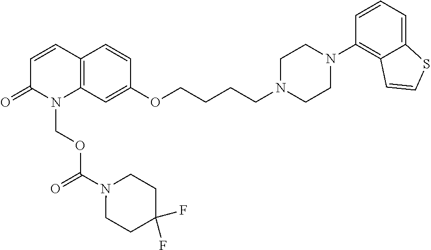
C12=C(C=CC(=O)N1COC(N1CCC(F)(F)CC1)=O)C=CC(OCCCCN1CCN(C3=C4C(=CC=C3)SC=C4)CC1)=C2
